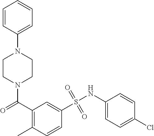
N1(C(C2=C(C)C=CC(S(NC3=CC=C(Cl)C=C3)(=O)=O)=C2)=O)CCN(C2=CC=CC=C2)CC1
